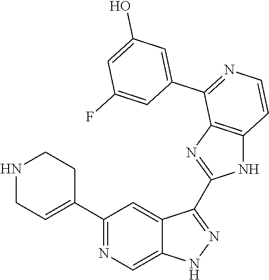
C1(C2=CCNCC2)=NC=C2C(=C1)C(C1=NC3=C(N1)C=CN=C3C1=CC(O)=CC(F)=C1)=NN2
